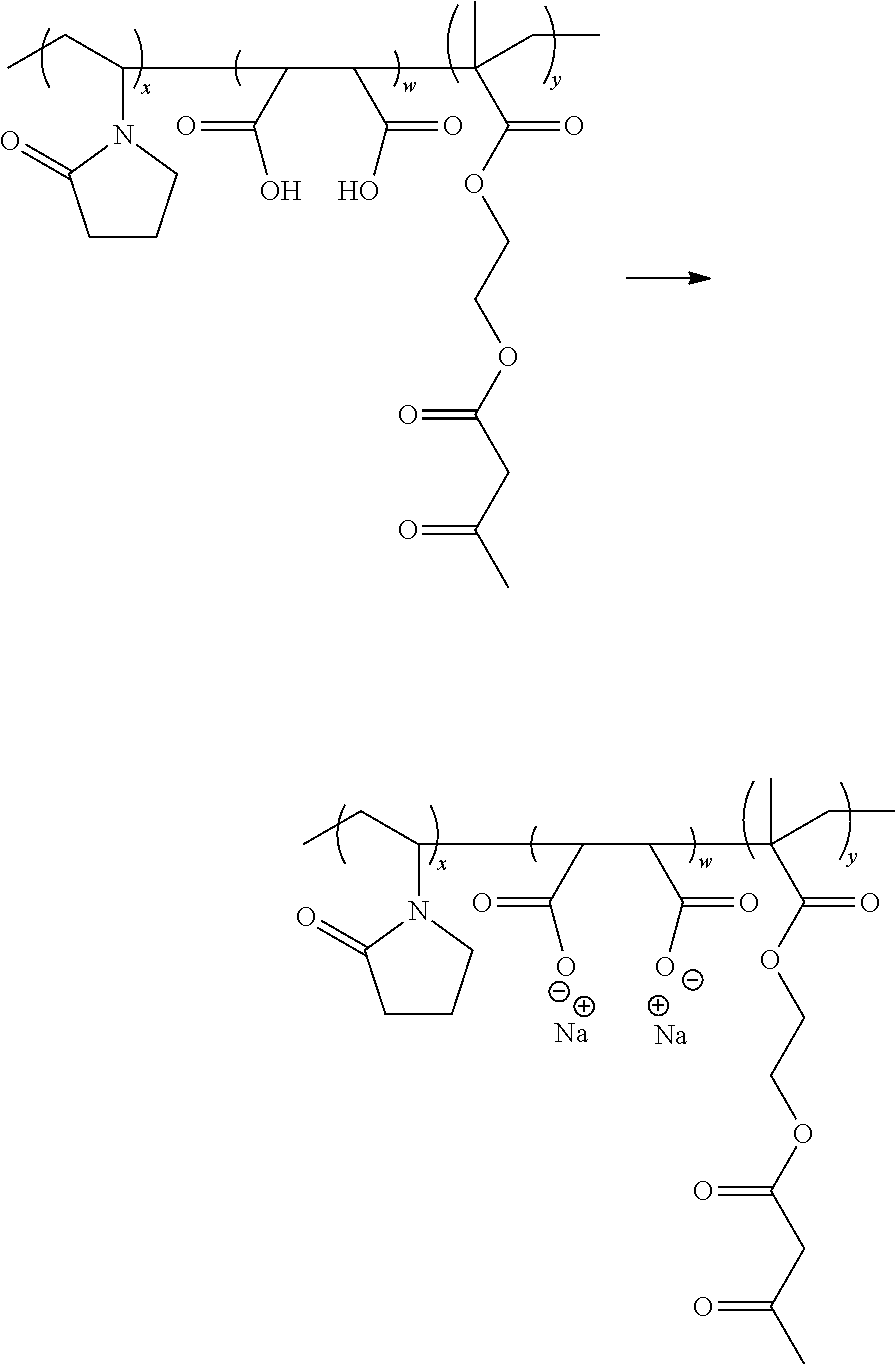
C1CCN(C(CC)C(C(C(C)(C(OCCOC(CC(C)=O)=O)=O)CC)C(O)=O)C(O)=O)C1=O.C1CCN(C(CC)C(C(C(C)(C(OCCOC(CC(C)=O)=O)=O)CC)C([O-])=O)C([O-])=O)C1=O.[Na].[Na]
